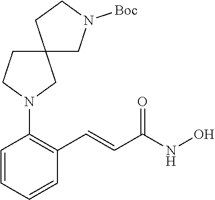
C1=CC=CC(C=CC(NO)=O)=C1N1CC2(CC1)CN([Boc])CC2
